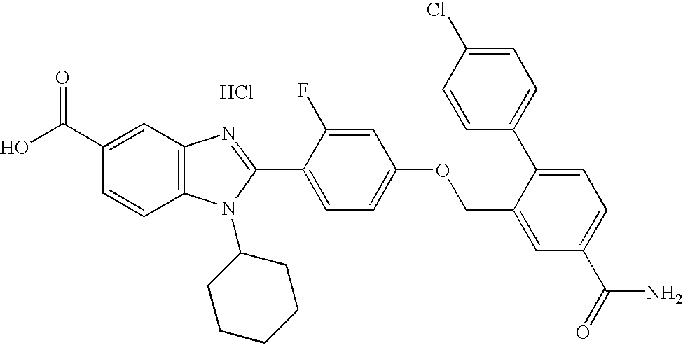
Cl.OC(C1=CC2=C(C=C1)N(C1CCCCC1)C(C1=CC=C(OCC3=CC(C(N)=O)=CC=C3C3=CC=C(Cl)C=C3)C=C1F)=N2)=O
